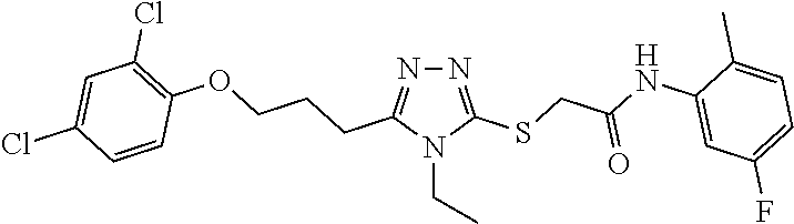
N1=C(SCC(NC2=CC(F)=CC=C2C)=O)N(CC)C(CCCOC2=C(Cl)C=C(Cl)C=C2)=N1
